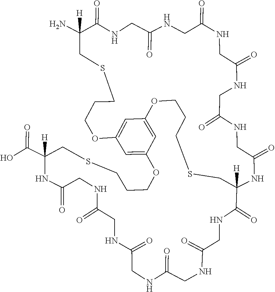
C1=C2C=C3C=C1OCCCSCC([H])(NC(=O)CNC(=O)CNC(=O)CNC(=O)CNC(=O)CNC(=O)C(N)([H])CSCCCO2)C(=O)NCC(=O)NCC(=O)NCC(=O)NCC(=O)NCC(=O)NC(C(O)=O)([H])CSCCCO3
